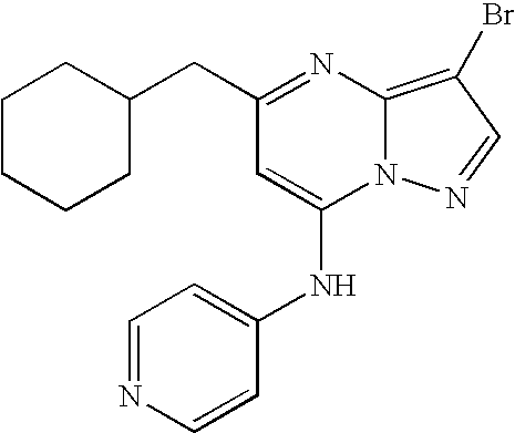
C1CCCC(CC2=NC3=C(Br)C=NN3C(NC3=CC=NC=C3)=C2)C1
